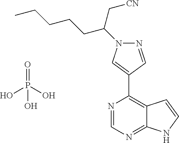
N1=CC(C2=C3C(=NC=N2)NC=C3)=CN1C(C[CN])CCCCC.O=P(O)(O)O
